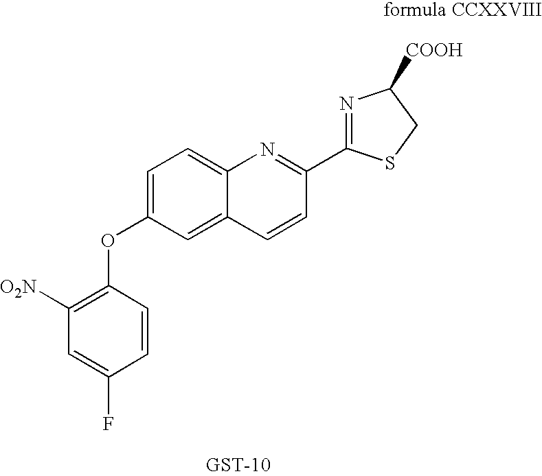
C1=C(OC2=C([O2N])C=C(F)C=C2)C=C2C(=C1)N=C(C1=NC([COOH])CS1)C=C2
